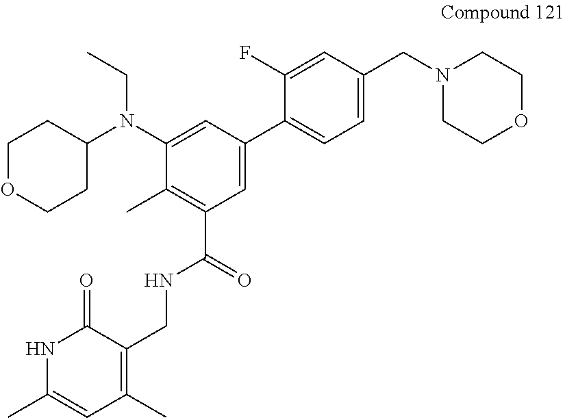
C1(N(C2=CC(C3=CC=C(CN4CCOCC4)C=C3F)=CC(C(=O)NCC3=C(C)C=C(C)NC3=O)=C2C)CC)CCOCC1
